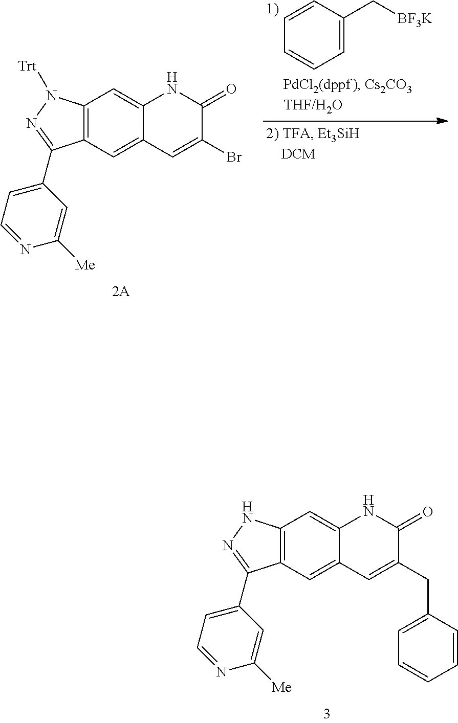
C12=C(C=C3C(=C1)NC(=O)C(CC1=CC=CC=C1)=C3)C(C1=CC=NC([Me])=C1)=NN2.C12=C(C=C3C(=C1)NC(=O)C(Br)=C3)C(C1=CC=NC([Me])=C1)=NN2[Trt].C1=CC(C[BF3K])=CC=C1
